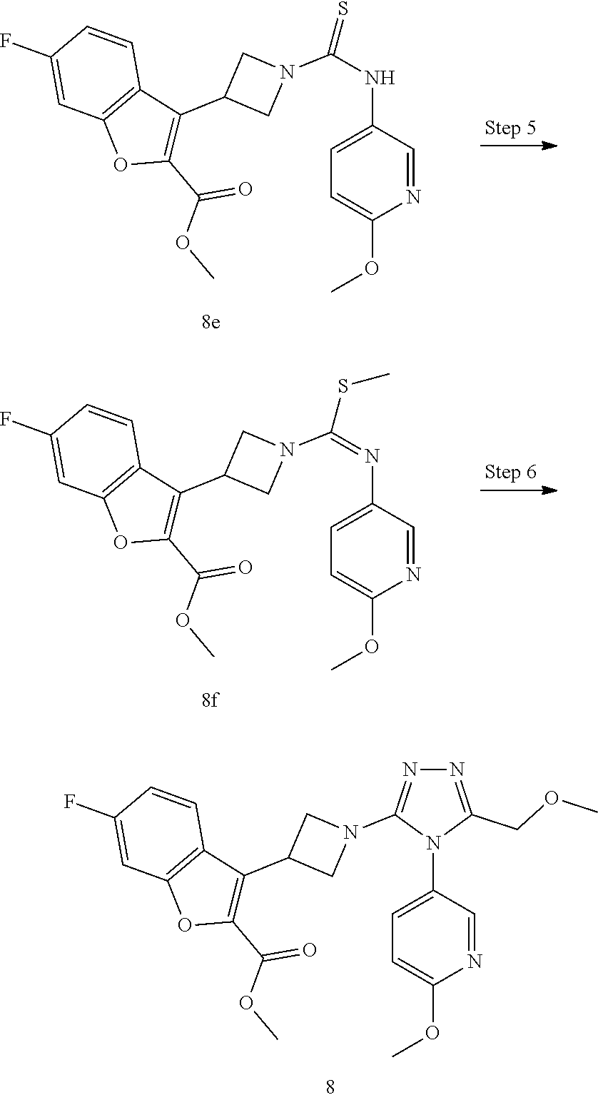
C1=C(F)C=CC2=C1OC(C(OC)=O)=C2C1CN(C(NC2=CC=C(OC)N=C2)=S)C1.C1=C(F)C=CC2=C1OC(C(OC)=O)=C2C1CN(C(=NC2=CC=C(OC)N=C2)SC)C1.C1=C(F)C=CC2=C1OC(C(OC)=O)=C2C1CN(C2=NN=C(COC)N2C2=CC=C(OC)N=C2)C1
